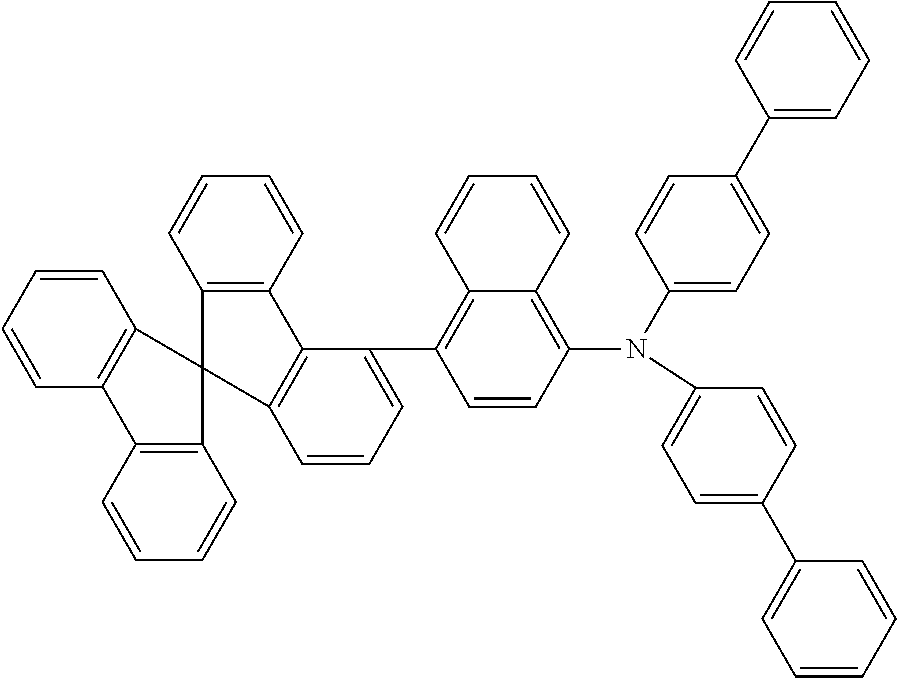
C1(C2=CC=CC=C2)=CC=C(N(C2=CC=C(C3=CC=CC=C3)C=C2)C2=C3C(=C(C4=CC=CC5=C4C4=C(C=CC=C4)C54C5=C(C=CC=C5)C5=C4C=CC=C5)C=C2)C=CC=C3)C=C1
